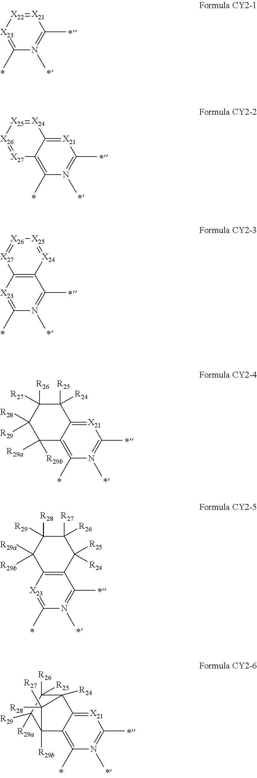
[X21]1=[X22][X23]=C(C)N(C)=C1C.[X21]1=C2C(=C(C)N(C)=C1C)[X27]=[X26][X25]=[X24]2.C12=C([X23]=C(C)N(C)=C1C)[X27]=[X26][X25]=[X24]2.[X21]1=C2C(=C(C)N(C)=C1C)C([R29b])([R29a])C([R28])([R29])C([R26])([R27])C2([R25])[R24].C12=C([X23]=C(C)N(C)=C1C)C([R29a])([R29b])C([R28])([R29])C([R27])([R26])C2([R25])[R24].[X21]1=C2C(=C(C)N(C)=C1C)C1([R29b])C([R29])([R29a])C([R26])([R25])C2([R24])C1([R28])[R27]
